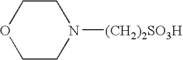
C1CN([(CH2)2SO3H])CCO1
